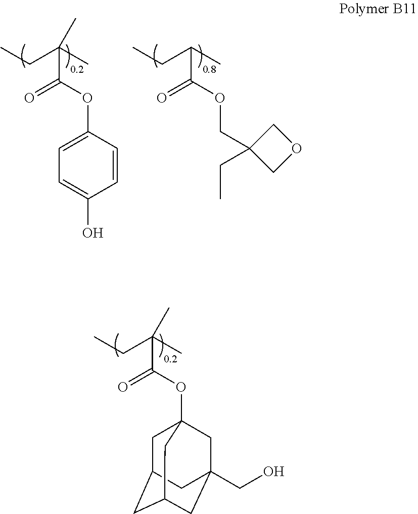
C1=C(OC(C(C)(CC)C)=O)C=CC(O)=C1.C(OC(C(C)CC)=O)C1(CC)COC1.O(C(C(C)(CC)C)=O)C12CC3CC(CC(CO)(C1)C3)C2
